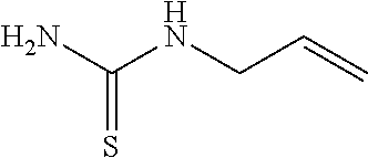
C=CCNC(N)=S
